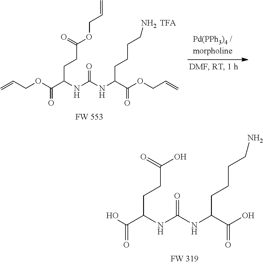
C=CCOC(C(NC(NC(C(OCC=C)=O)CCCCN)=O)CCC(OCC=C)=O)=O.OC(C(NC(NC(C(O)=O)CCCCN)=O)CCC(O)=O)=O
